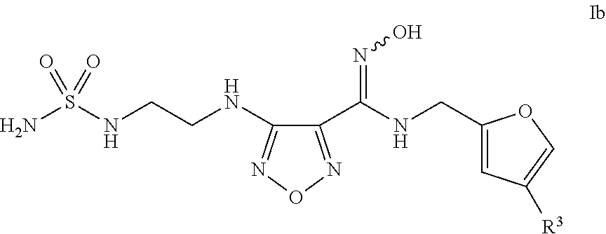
C1(C(NCC2=CC([R3])=CO2)=NO)=NON=C1NCCNS(N)(=O)=O
